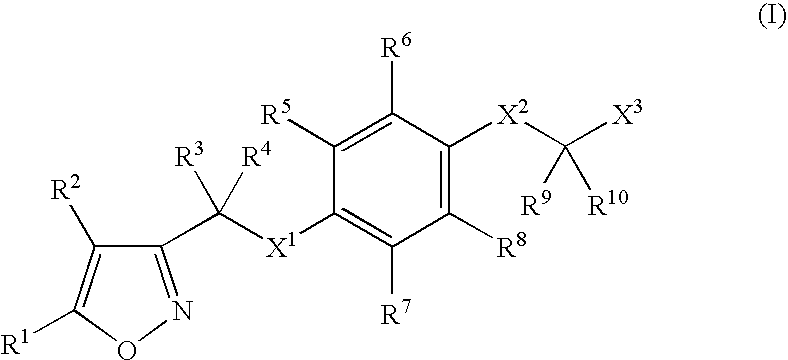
C1(C([X1]C2=C([R7])C([R8])=C([X2]C([X3])([R9])[R10])C([R6])=C2[R5])([R3])[R4])=NOC([R1])=C1[R2]
